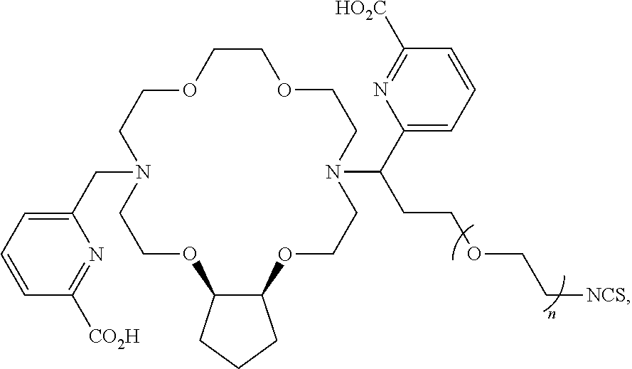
C1OCCN(CC2=CC=CC([CO2H])=N2)CCOC2C(OCCN(C(C3=CC=CC([HO2C])=N3)CCOCC[NCS])CCOC1)CCC2
